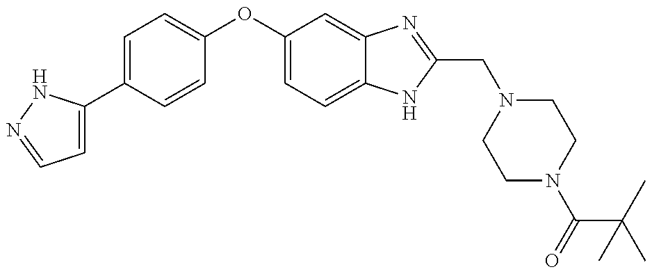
C1=C(C2=CC=C(OC3=CC=C4C(=C3)N=C(CN3CCN(C(=O)C(C)(C)C)CC3)N4)C=C2)NN=C1
